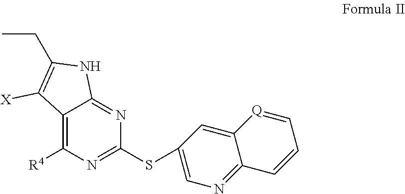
C12=C([R4])N=C(SC3=CN=C4C(=C3)[Q]=CC=C4)N=C1NC(CC)=C2[X]
